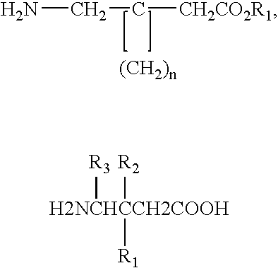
NCC[CH2CO2R1].[R2][CCH2COOH][R1].[H2NCH][R3]
